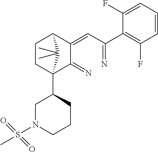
C1CC2(C3CN(S(C)(=O)=O)CCC3)C(=N)C(=CC(=N)C3=C(F)C=CC=C3F)C1C2(C)C
